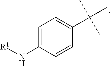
C1=C(N[R1])C=CC(C(C)(C)C)=C1
